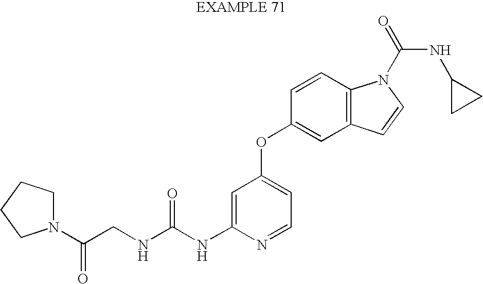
C(NC1=CC(OC2=CC3=C(C=C2)N(C(NC2CC2)=O)C=C3)=CC=N1)(=O)NCC(N1CCCC1)=O
